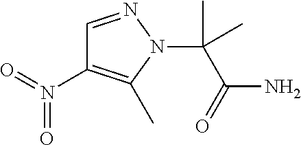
C1=NN(C(C(=O)N)(C)C)C(C)=C1N(=O)=O
